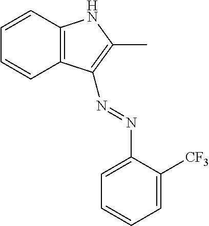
C1=CC2=C(C=C1)C(N=NC1=CC=CC=C1[CF3])=C(C)N2
